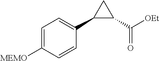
C1=C([MEMO])C=CC(C2C(C([OEt])=O)C2)=C1
